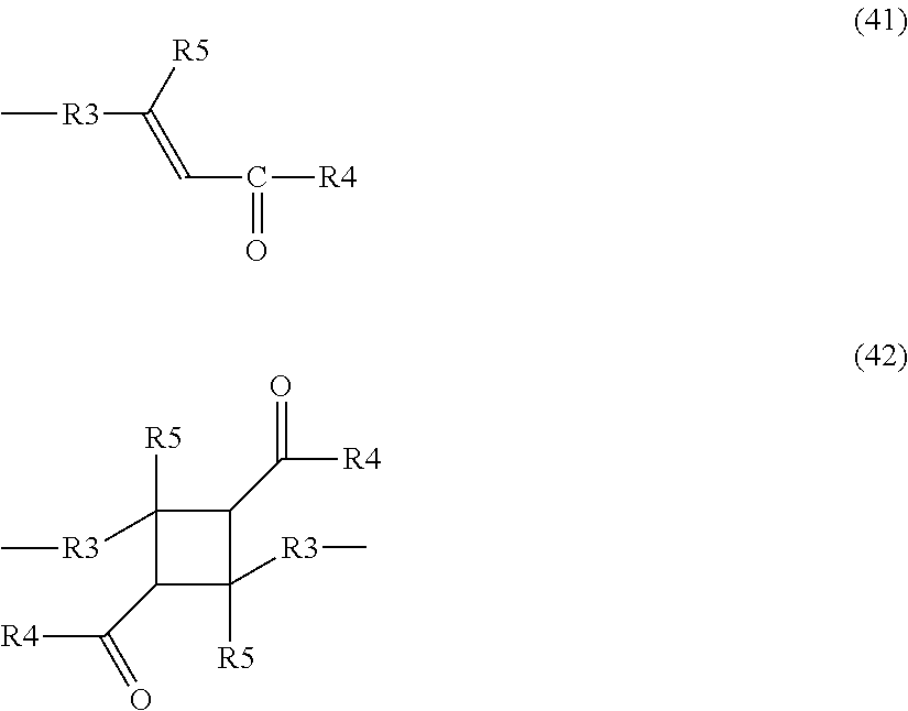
C[R3]C([R5])=CC([R4])=O.C1(C([R4])=O)C([R5])([R3]C)C(C([R4])=O)C1([R5])[R3]C
